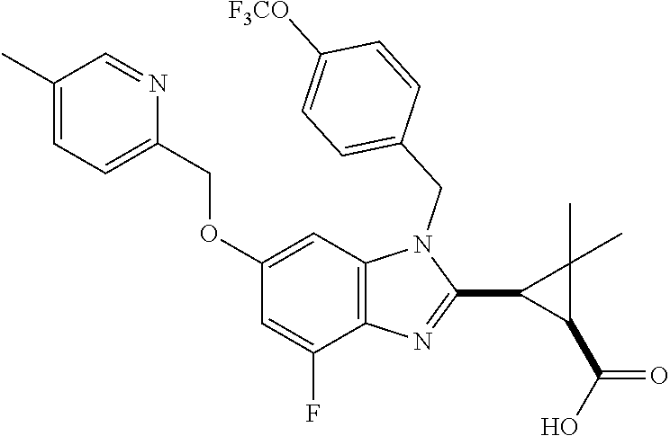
C1(C)=CC=C(COC2=CC3=C(C(F)=C2)N=C(C2C(C(=O)O)C2(C)C)N3CC2=CC=C([F3CO])C=C2)N=C1
